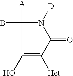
N1([D])C(=O)C([Het])=C(O)C1([A])B
